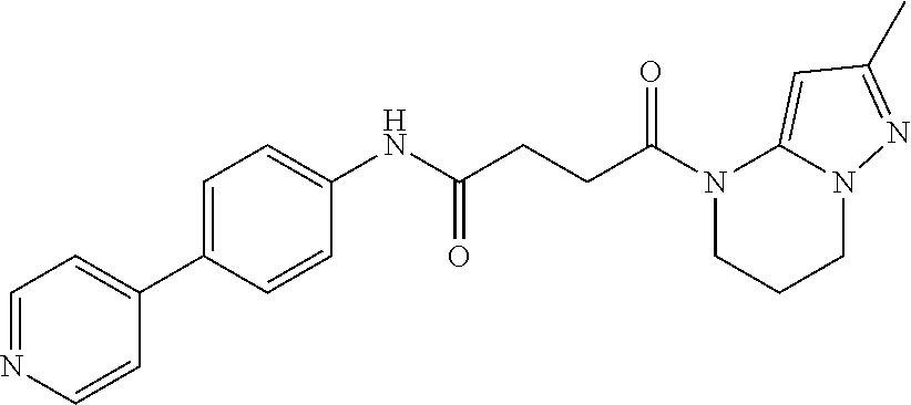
C1(NC(CCC(N2CCCN3C2=CC(C)=N3)=O)=O)=CC=C(C2=CC=NC=C2)C=C1
